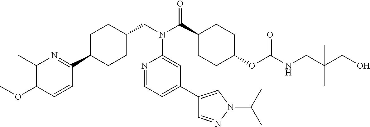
C1(C)=C(OC)C=CC(C2CCC(CN(C3=CC(C4=CN(C(C)C)N=C4)=CC=N3)C(=O)C3CCC(OC(=O)NCC(C)(CO)C)CC3)CC2)=N1
